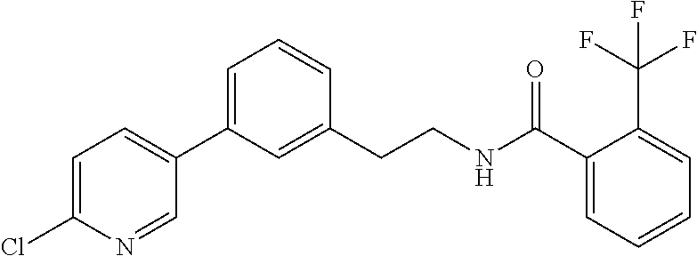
N1=CC(C2=CC=CC(CCNC(C3=CC=CC=C3C(F)(F)F)=O)=C2)=CC=C1Cl
